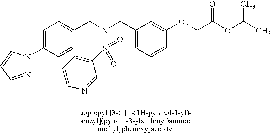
N1(C2=CC=C(CN(CC3=CC=CC(OCC(OC(C)C)=O)=C3)S(=O)(=O)C3=CC=CN=C3)C=C2)N=CC=C1
